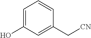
C1=C(O)C=C(C[CN])C=C1
